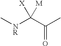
C[NR]C(C(C)=O)([X])[M]
